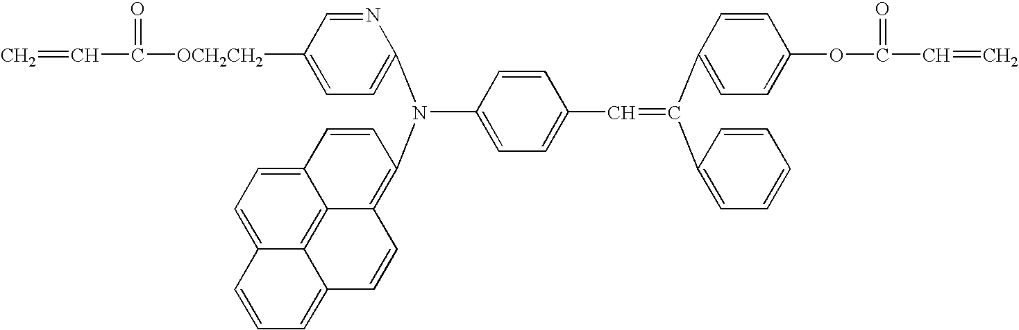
C(C1=CC=C(N(C2=CC=C([OCH2CH2]C(=O)C=C)C=N2)C2=C3C4=C5C(=CC=C4C=C2)C=CC=C5C=C3)C=C1)=C(C1=CC=C(OC(=O)C=C)C=C1)C1=CC=CC=C1
